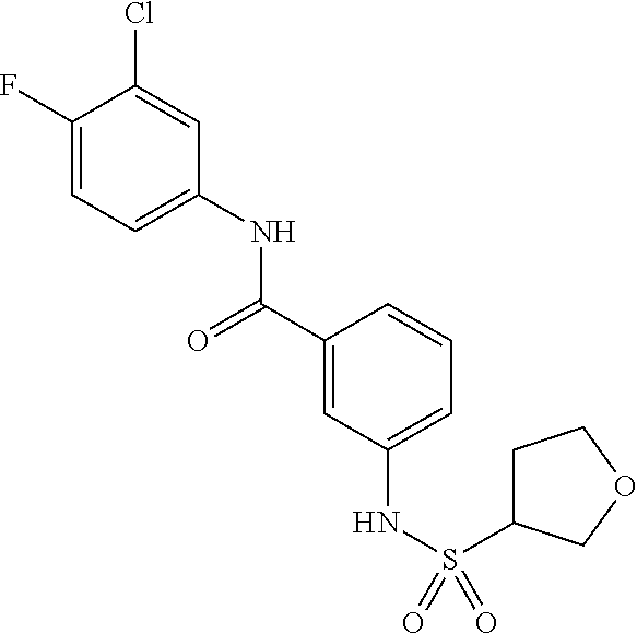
C1(F)=CC=C(NC(C2=CC(NS(=O)(=O)C3CCOC3)=CC=C2)=O)C=C1Cl
